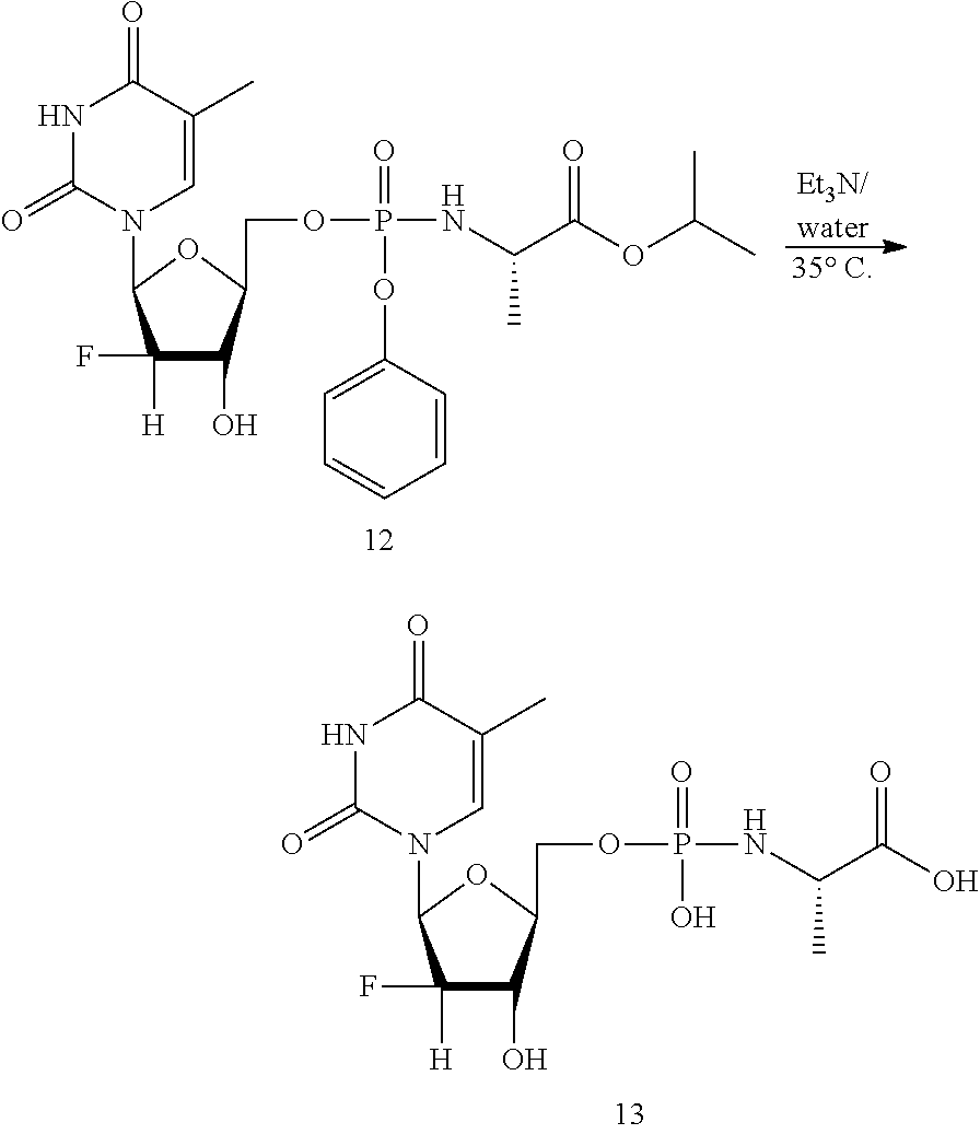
[Et3N/water].[35 C].N1C(=O)N(C2OC(COP(NC(C(OC(C)C)=O)C)(=O)OC3=CC=CC=C3)C(O)C2([H])F)C=C(C)C1=O.N1C(=O)N(C2OC(COP(NC(C(O)=O)C)(=O)O)C(O)C2([H])F)C=C(C)C1=O
